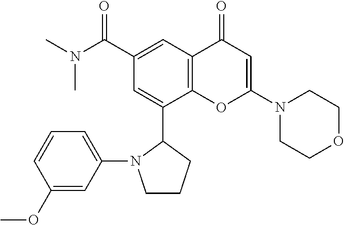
C12=C(C=C(C(N(C)C)=O)C=C1C1N(C3=CC=CC(OC)=C3)CCC1)C(=O)C=C(N1CCOCC1)O2
